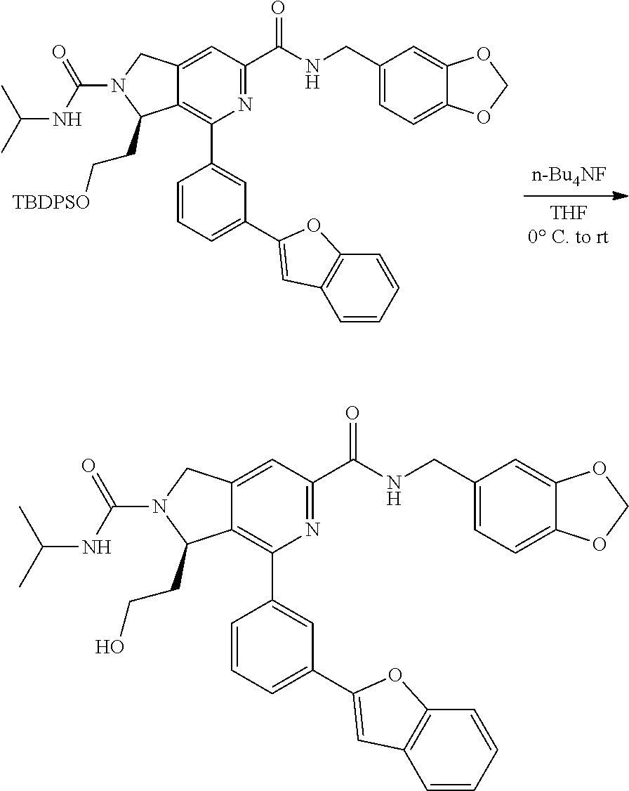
C12=C(C3=CC(C4=CC5=C(C=CC=C5)O4)=CC=C3)N=C(C(NCC3=CC=C4C(=C3)OCO4)=O)C=C1CN(C(NC(C)C)=O)C2CC[TBDPSO].C12=C(C3=CC(C4=CC5=C(C=CC=C5)O4)=CC=C3)N=C(C(NCC3=CC=C4C(=C3)OCO4)=O)C=C1CN(C(NC(C)C)=O)C2CCO
